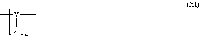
[Y]([Z])(C)C
